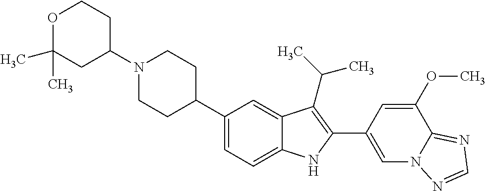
C1(N2CCC(C3=CC=C4C(=C3)C(C(C)C)=C(C3=CN5C(=NC=N5)C(OC)=C3)N4)CC2)CCOC(C)(C)C1
